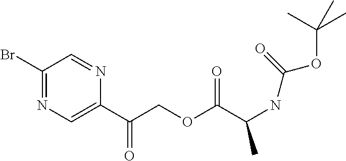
C1(Br)=NC=C(C(COC(=O)C(NC(OC(C)(C)C)=O)C)=O)N=C1
